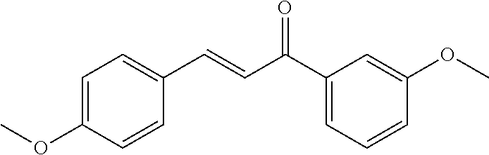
C1=C(OC)C=CC(C=CC(C2=CC=CC(OC)=C2)=O)=C1
